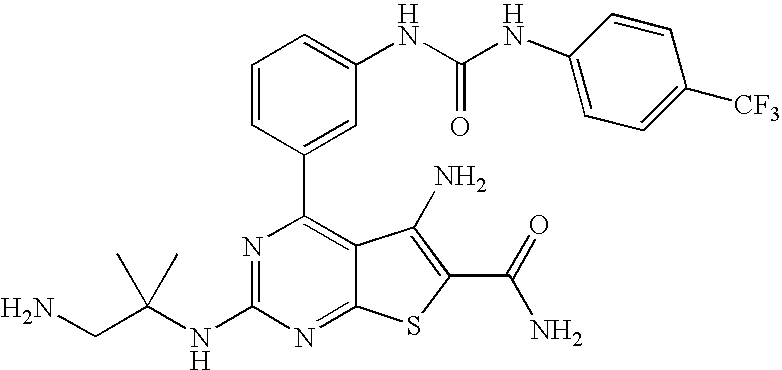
C1=CC(C2=C3C(=NC(NC(CN)(C)C)=N2)SC(C(N)=O)=C3N)=CC(NC(NC2=CC=C([CF3])C=C2)=O)=C1
